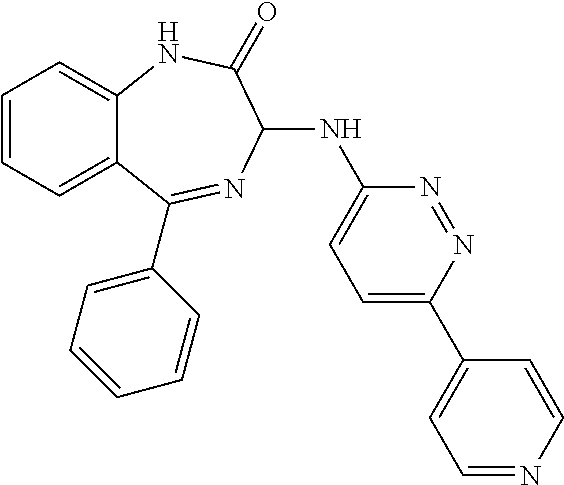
C1=CC=C2C(=C1)NC(=O)C(NC1=CC=C(C3=CC=NC=C3)N=N1)N=C2C1=CC=CC=C1
